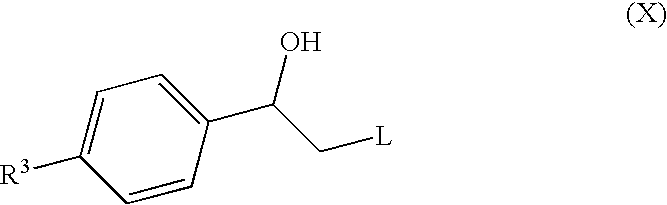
C1=CC(C(C[L])O)=CC=C1[R3]
